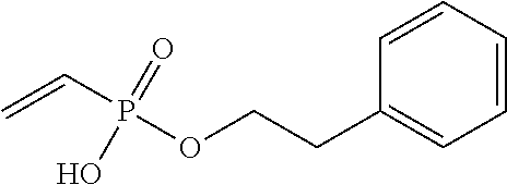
C1=CC(CCOP(=O)(O)C=C)=CC=C1
